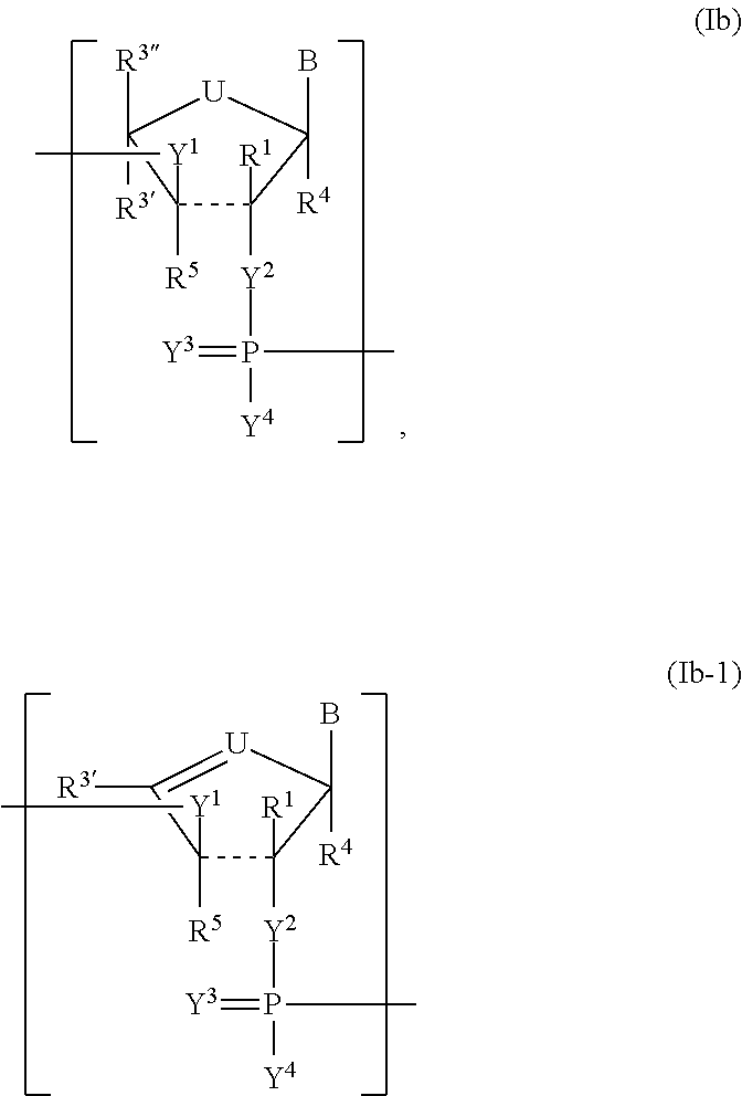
C1([Y1]C)([R5])C([R1])([Y2]P(=[Y3])(C)[Y4])C(B)([R4])[U]C1([R3])[R3].C1([Y1]C)([R5])C([R1])([Y2]P(=[Y3])([Y4])C)C(B)([R4])[U]=C1[R3]
